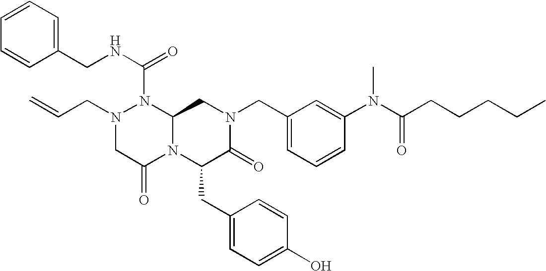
N(C(=O)N1N(CC=C)CC(=O)N2C1CN(CC1=CC=CC(N(C(CCCCC)=O)C)=C1)C(=O)C2CC1=CC=C(O)C=C1)CC1=CC=CC=C1
